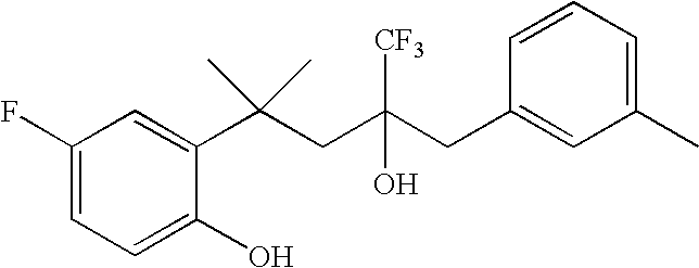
C1=C(O)C(C(CC(CC2=CC(C)=CC=C2)(O)[CF3])(C)C)=CC(F)=C1
